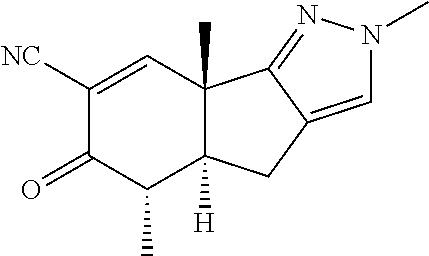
C1([NC])=CC2(C)C([H])(C(C)C1=O)CC1=CN(C)N=C21
